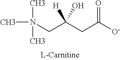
N(C)(C)(C)CC(CC([O-])=O)(O)[H]
